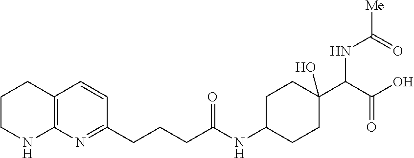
C1CNC2=C(C1)C=CC(CCCC(NC1CCC(C(C(=O)O)NC(=O)[Me])(O)CC1)=O)=N2
